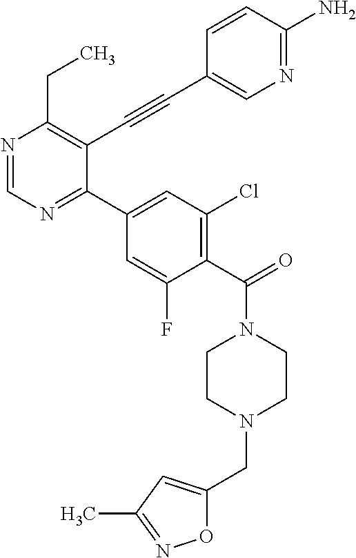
N1=CN=C(C2=CC(Cl)=C(C(=O)N3CCN(CC4=CC(C)=NO4)CC3)C(F)=C2)C(C#CC2=CN=C(N)C=C2)=C1CC
